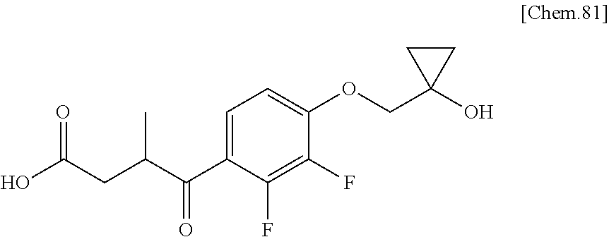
C1(C(C(CC(O)=O)C)=O)=CC=C(OCC2(O)CC2)C(F)=C1F
